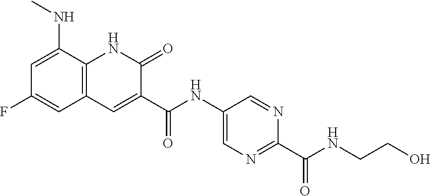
C1=C(NC)C2=C(C=C1F)C=C(C(NC1=CN=C(C(NCCO)=O)N=C1)=O)C(=O)N2
